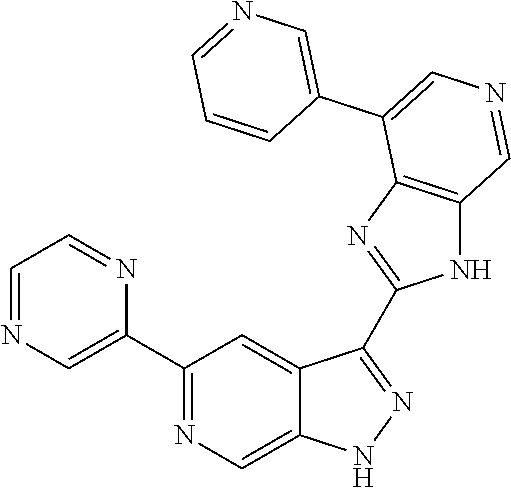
C1(C2=CN=CC=N2)=NC=C2C(=C1)C(C1=NC3=C(N1)C=NC=C3C1=CN=CC=C1)=NN2
